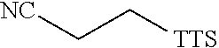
C(C[TTS])[NC]
